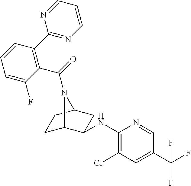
C1(NC2C3CCC(C2)N3C(=O)C2=C(C3=NC=CC=N3)C=CC=C2F)=C(Cl)C=C(C(F)(F)F)C=N1
